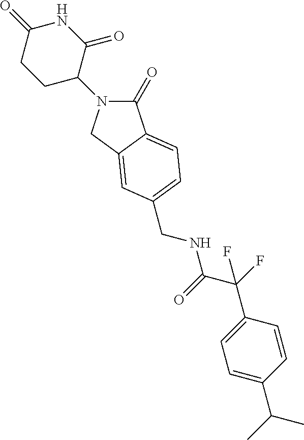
C1(=O)N(C2C(=O)NC(=O)CC2)CC2=CC(CNC(=O)C(C3=CC=C(C(C)C)C=C3)(F)F)=CC=C12
